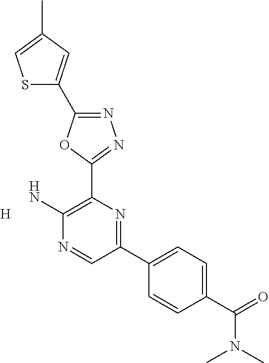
[H].N1=C(C2=CC(C)=CS2)OC(C2=C(N)N=CC(C3=CC=C(C(=O)N(C)C)C=C3)=N2)=N1
